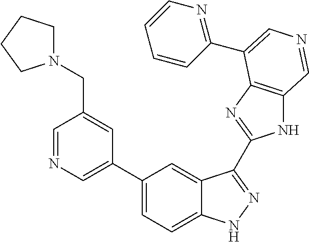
C1(C2=CN=CC(CN3CCCC3)=C2)=CC=C2C(=C1)C(C1=NC3=C(N1)C=NC=C3C1=NC=CC=C1)=NN2
